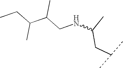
N(C(C)CC(C)C)CC(C(CC)C)C
